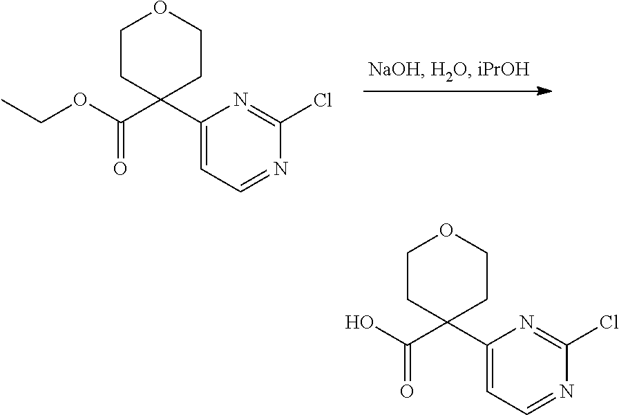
C1(C2(C(OCC)=O)CCOCC2)=CC=NC(Cl)=N1.C1(C2(C(O)=O)CCOCC2)=CC=NC(Cl)=N1
